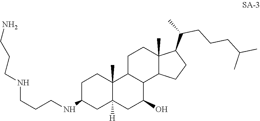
C1C2C(C3C(C)(C1)C(C(C)CCCC(C)C)CC3)C(O)CC1([H])C2(C)CCC(NCCCNCCCN)C1
